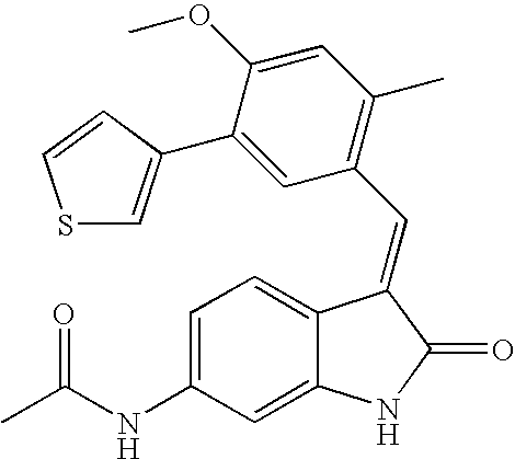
C1=C(NC(C)=O)C=C2C(=C1)C(=CC1=C(C)C=C(OC)C(C3=CSC=C3)=C1)C(=O)N2
